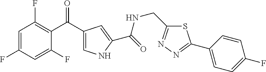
C1=C(F)C=C(F)C(C(C2=CNC(C(=O)NCC3=NN=C(C4=CC=C(F)C=C4)S3)=C2)=O)=C1F
